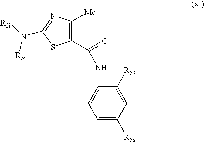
C1(C(=O)NC2=CC=C([R58])C=C2[R59])=C([Me])N=C(N([R2i])[R3i])S1
